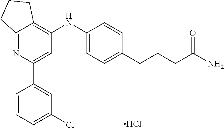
Cl.C12=NC(C3=CC(Cl)=CC=C3)=CC(NC3=CC=C(CCCC(N)=O)C=C3)=C1CCC2
